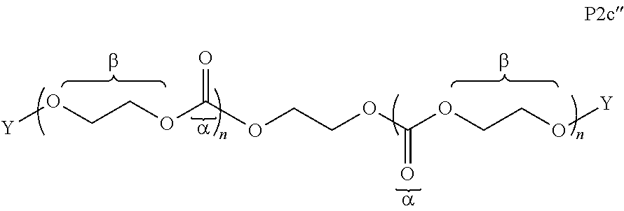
[Y]OCCOC(OCCOC(OCCO[Y])=O)=O
